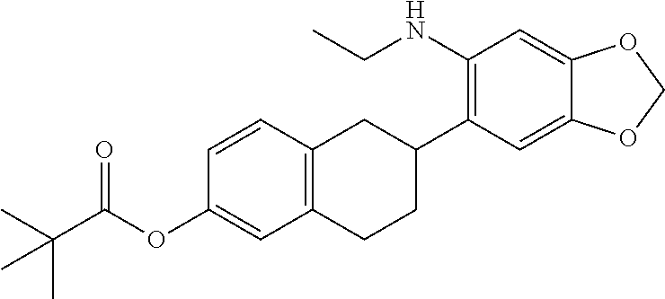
O(C1=CC2=C(C=C1)CC(C1=C(NCC)C=C3C(=C1)OCO3)CC2)C(C(C)(C)C)=O
